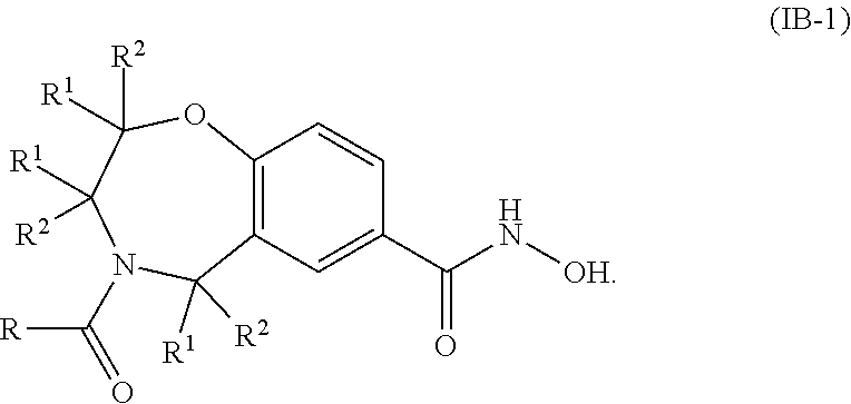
N1(C([R])=O)C([R1])([R2])C2=C(OC([R2])([R1])C1([R2])[R1])C=CC(C(N[OH])=O)=C2
